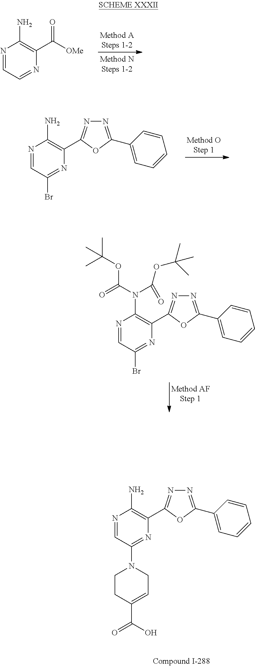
N1=CC(N2CCC(C(O)=O)=CC2)=NC(C2=NN=C(C3=CC=CC=C3)O2)=C1N.N1=CC=NC(C([OMe])=O)=C1N.N1=CC(Br)=NC(C2=NN=C(C3=CC=CC=C3)O2)=C1N.N1=CC(Br)=NC(C2=NN=C(C3=CC=CC=C3)O2)=C1N(C(OC(C)(C)C)=O)C(OC(C)(C)C)=O
